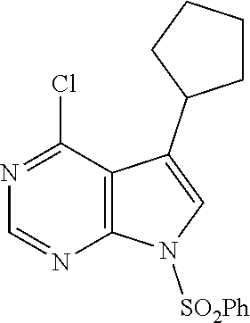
C12=C(C(Cl)=NC=N1)C(C1CCCC1)=CN2[SO2Ph]
